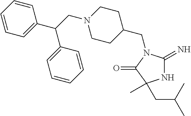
C1(CN2C(=N)NC(C)(CC(C)C)C2=O)CCN(CC(C2=CC=CC=C2)C2=CC=CC=C2)CC1
